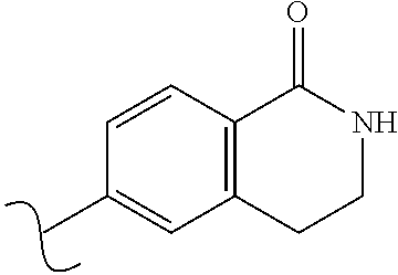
C1=CC2=C(C=C1C)CCNC2=O
